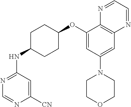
C1([CN])=CC(NC2CCC(OC3=CC(N4CCOCC4)=CC4=C3N=CC=N4)CC2)=NC=N1
